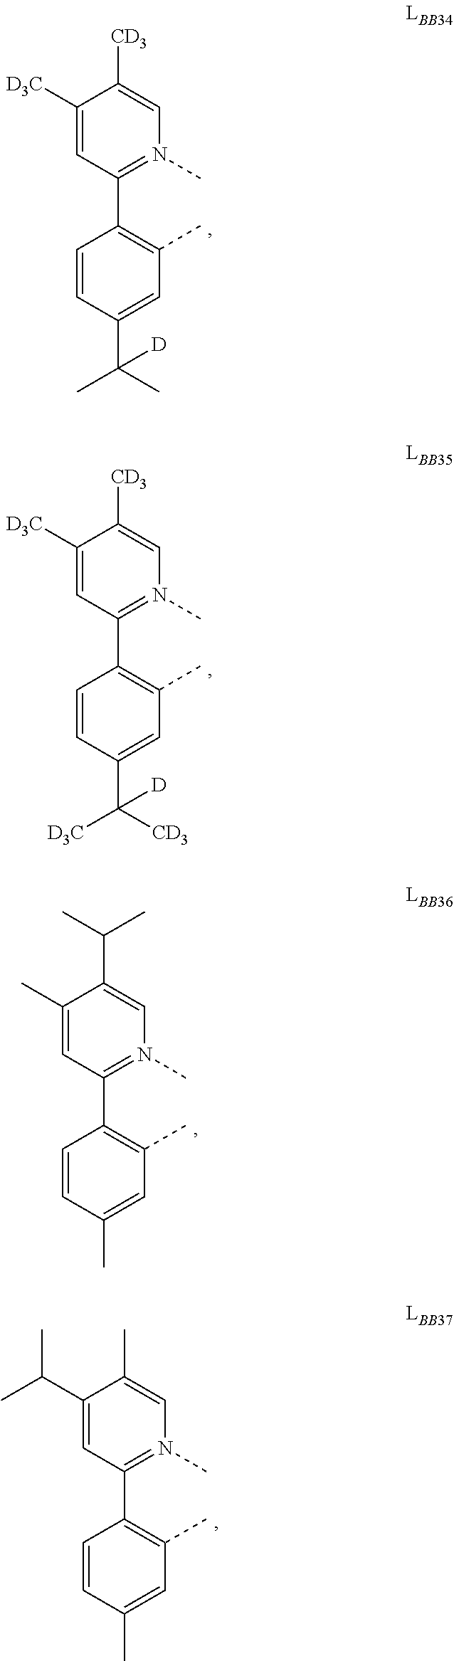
C1([D3C])=CC(C2=C(C)C=C(C(C)(C)[D])C=C2)=N(C)C=C1[CD3].C1([D3C])=CC(C2=C(C)C=C(C([D3C])([CD3])[D])C=C2)=N(C)C=C1[CD3].C1(C)=CC(C2=C(C)C=C(C)C=C2)=N(C)C=C1C(C)C.C1(C(C)C)=CC(C2=C(C)C=C(C)C=C2)=N(C)C=C1C
